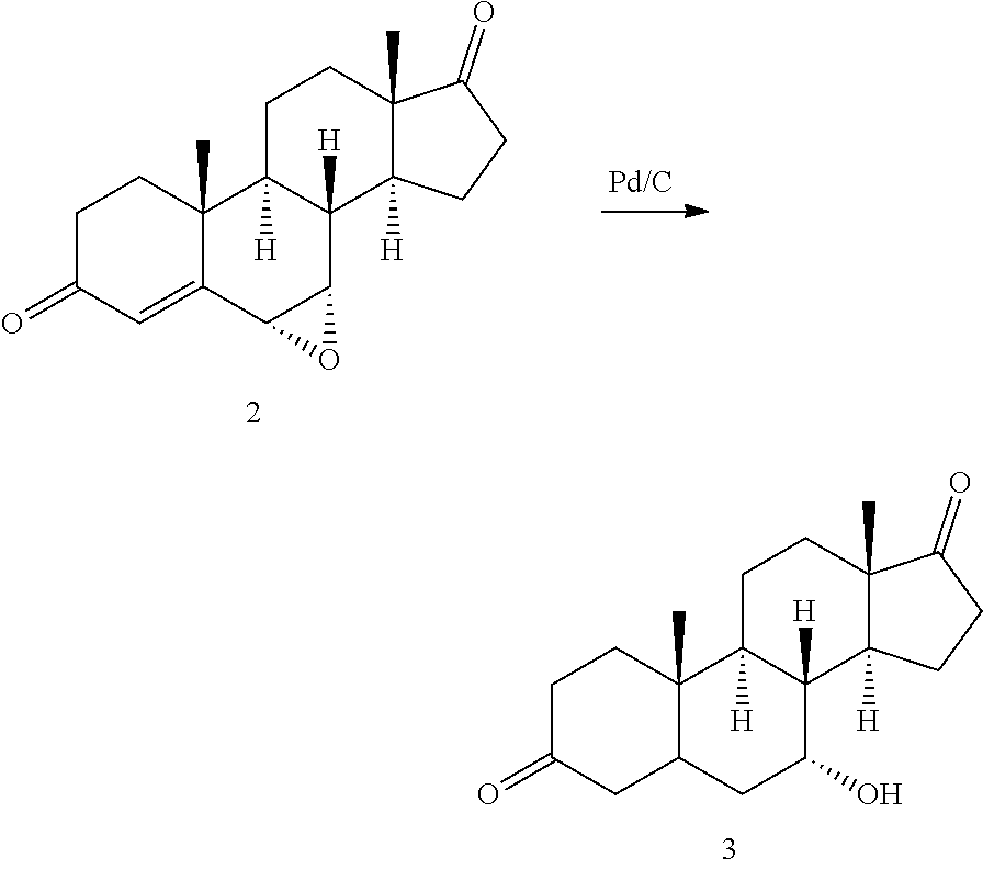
C12(C)C(=O)CCC1([H])C1([H])C(O)CC3C(C)(C1([H])CC2)CCC(=O)C3.C12(C)C(=O)CCC1([H])C1([H])C3C(C4=CC(=O)CCC4(C)C1([H])CC2)O3
